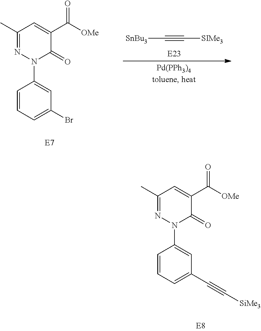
C1=CC=C(C#C[SiMe3])C=C1N1C(=O)C(C([OMe])=O)=CC(C)=N1.C1=CC=C(Br)C=C1N1C(=O)C(C([OMe])=O)=CC(C)=N1.C(#C[SIMe3])[SnBu3]
